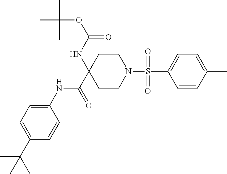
C1=CC(C)=CC=C1S(=O)(=O)N1CCC(NC(OC(C)(C)C)=O)(C(=O)NC2=CC=C(C(C)(C)C)C=C2)CC1
